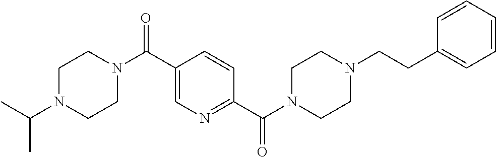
C1CN(C(C2=CN=C(C(N3CCN(CCC4=CC=CC=C4)CC3)=O)C=C2)=O)CCN1C(C)C
